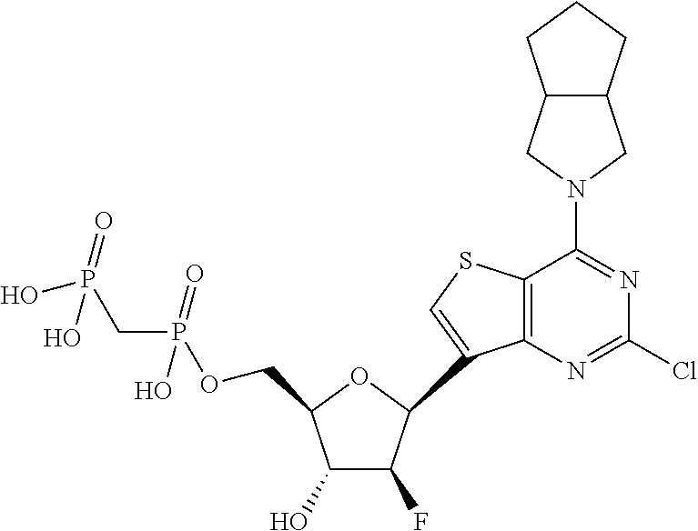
C1(O)C(F)C(C2=CSC3=C2N=C(Cl)N=C3N2CC3C(C2)CCC3)OC1COP(CP(O)(=O)O)(=O)O
